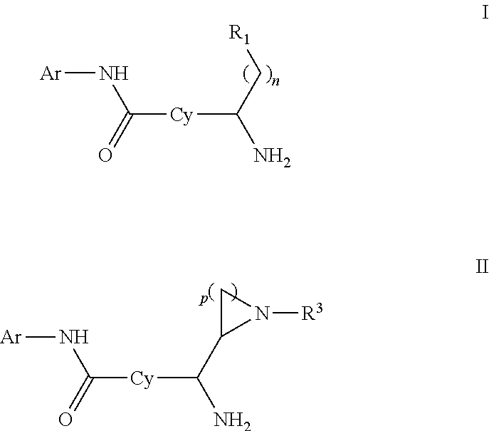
[Ar]NC([Cy]C(C[R1])N)=O.[Ar]NC([Cy]C(C1CN1[R3])N)=O
